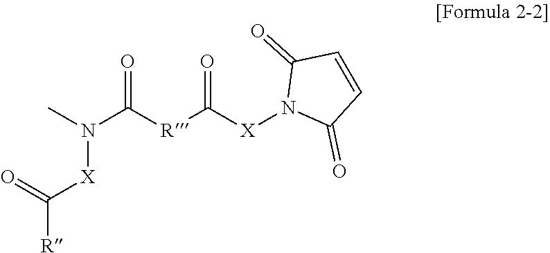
CN(C([R]C([X]N1C(=O)C=CC1=O)=O)=O)[X]C([R])=O
